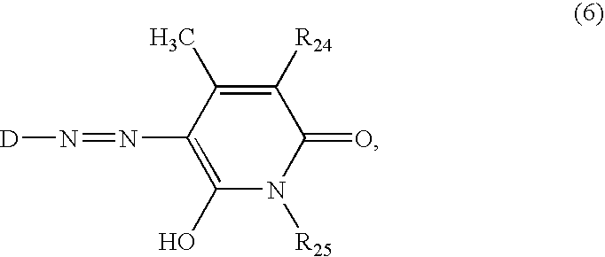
C1([R24])=C(C)C(N=N[D])=C(O)N([R25])C1=O
